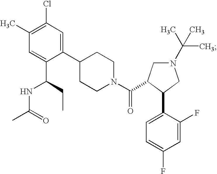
C1(C)=C(Cl)C=C(C2CCN(C(=O)C3CN(C(C)(C)C)CC3C3=CC=C(F)C=C3F)CC2)C(C(NC(C)=O)CC)=C1
